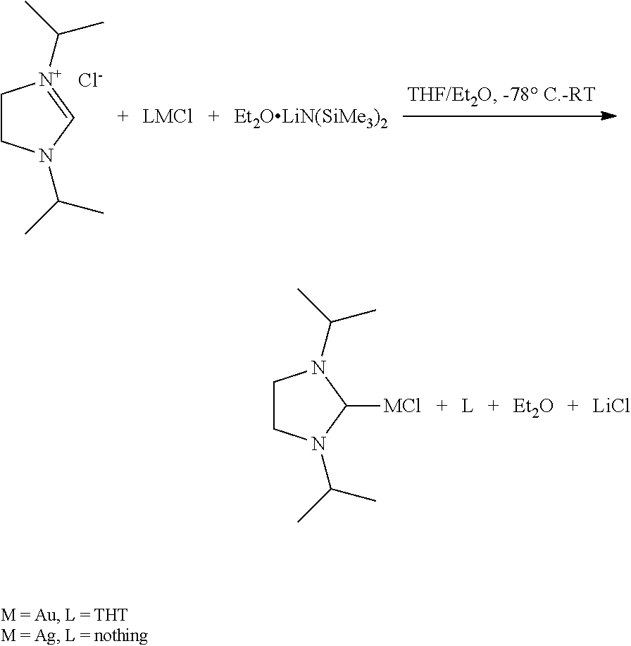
C1CN(C(C)C)C=[N+]1C(C)C.[Cl-].C1CN(C(C)C)C([MCl])N1C(C)C.[Et2O].[LiCl]
